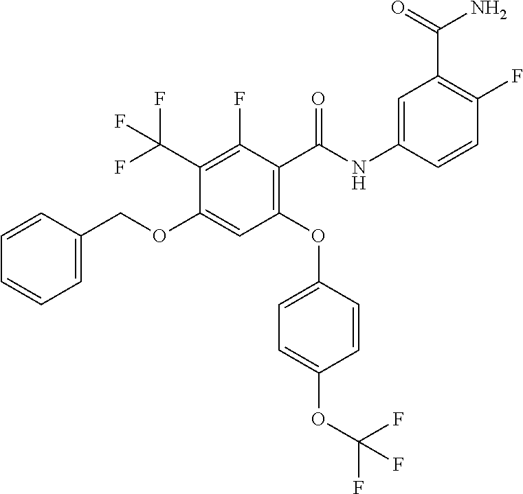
C1(C(F)(F)F)=C(F)C(C(NC2=CC(C(=O)N)=C(F)C=C2)=O)=C(OC2=CC=C(OC(F)(F)F)C=C2)C=C1OCC1=CC=CC=C1
